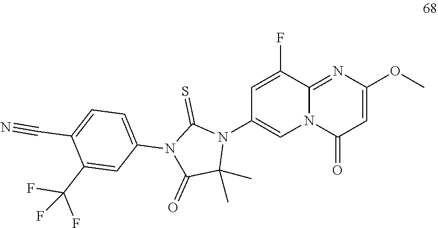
C12=NC(OC)=CC(=O)N1C=C(N1C(=S)N(C3=CC=C(C#N)C(C(F)(F)F)=C3)C(=O)C1(C)C)C=C2F
